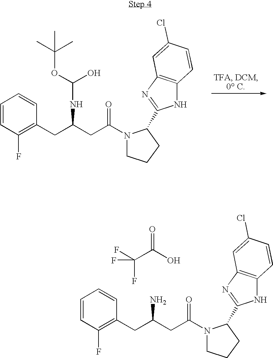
C1=CC(F)=C(CC(CC(N2CCCC2C2=NC3=C(N2)C=CC(Cl)=C3)=O)NC(O)OC(C)(C)C)C=C1.C1=CC(F)=C(CC(CC(N2CCCC2C2=NC3=C(N2)C=CC(Cl)=C3)=O)N)C=C1.C(C(O)=O)(F)(F)F
